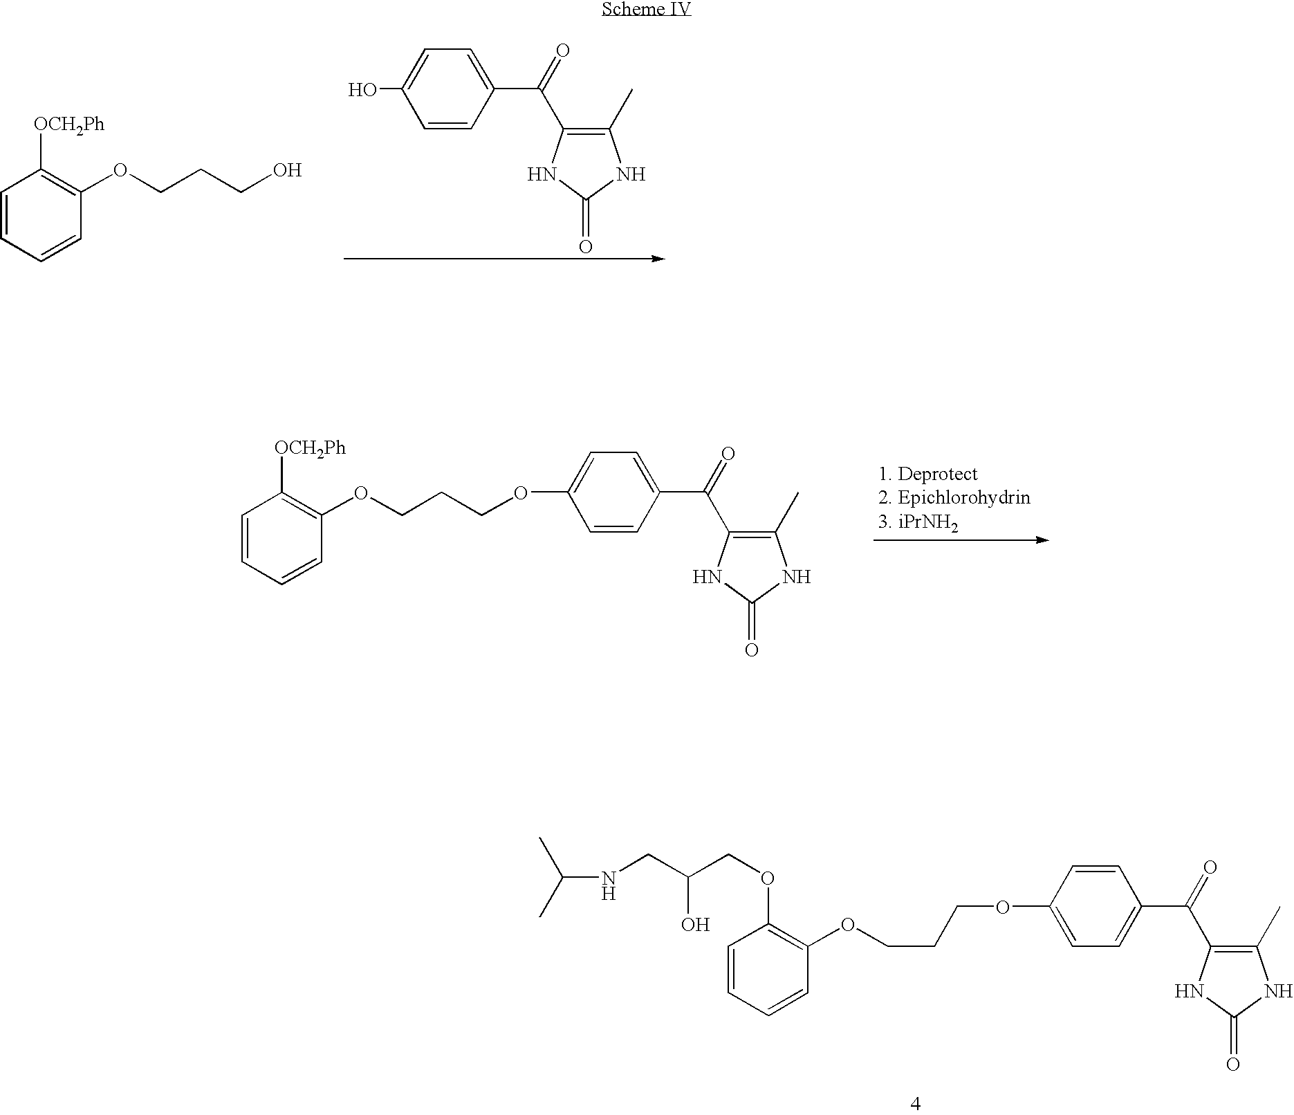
OC1=CC=C(C(=O)C2=C(C)NC(=O)N2)C=C1.[OCH2Ph]C1=C(OCCCO)C=CC=C1.[OCH2Ph]C1=C(OCCCOC2=CC=C(C(=O)C3=C(C)NC(=O)N3)C=C2)C=CC=C1.CC(C)NCC(COC1=C(OCCCOC2=CC=C(C(=O)C3=C(C)NC(=O)N3)C=C2)C=CC=C1)O
